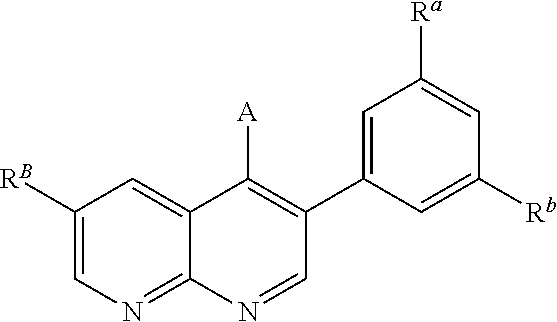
C1([RB])=CN=C2C(=C1)C([A])=C(C1=CC([Ra])=CC([Rb])=C1)C=N2
